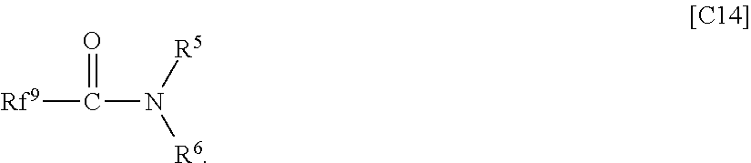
[Rf9]C(=O)N([R5])[R6]
